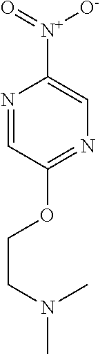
[N+](C1=CN=C(OCCN(C)C)C=N1)(=O)[O-]
